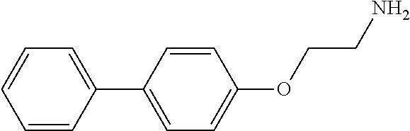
C1(C2=CC=C(OCCN)C=C2)=CC=CC=C1
